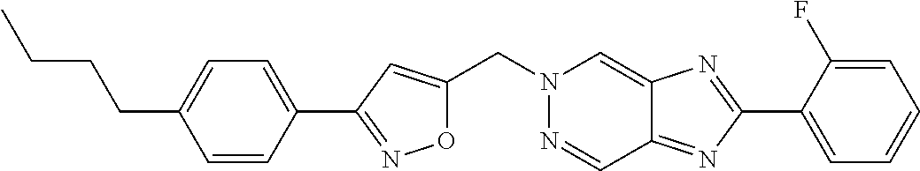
C(N1N=CC2=NC(C3=CC=CC=C3F)=NC2=C1)C1=CC(C2=CC=C(CCCC)C=C2)=NO1
